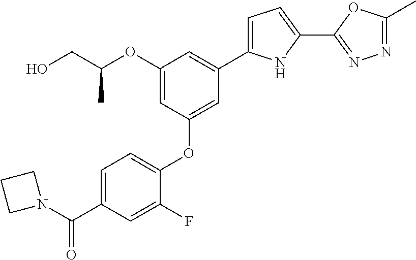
OCC(OC1=CC(OC2=CC=C(C(N3CCC3)=O)C=C2F)=CC(C2=CC=C(C3=NN=C(C)O3)N2)=C1)C
